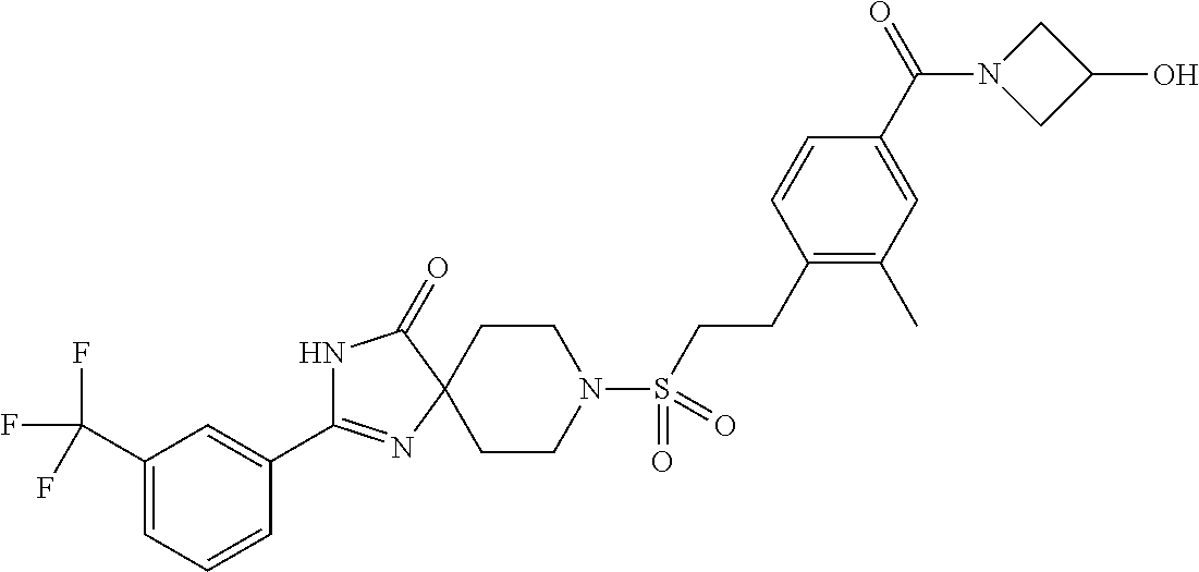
N1C(=O)C2(N=C1C1=CC(C(F)(F)F)=CC=C1)CCN(S(=O)(=O)CCC1=C(C)C=C(C(=O)N3CC(O)C3)C=C1)CC2
